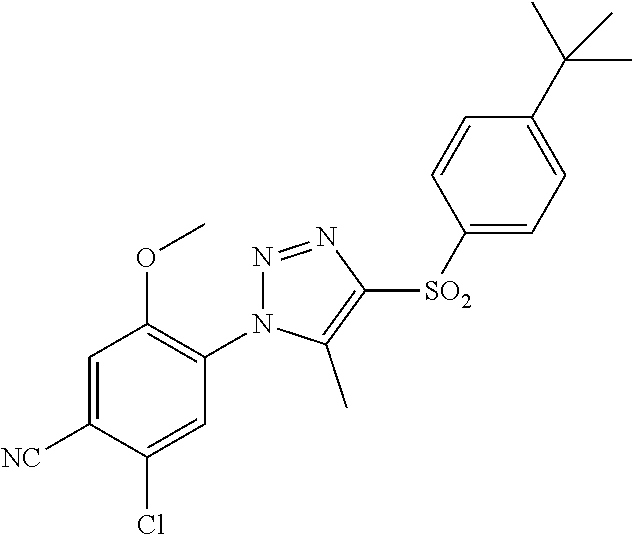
C1=C([NC])C(Cl)=CC(N2N=NC([SO2]C3=CC=C(C(C)(C)C)C=C3)=C2C)=C1OC
